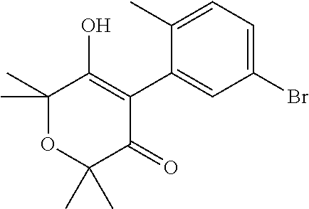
C1(Br)=CC=C(C)C(C2=C(O)C(C)(C)OC(C)(C)C2=O)=C1
